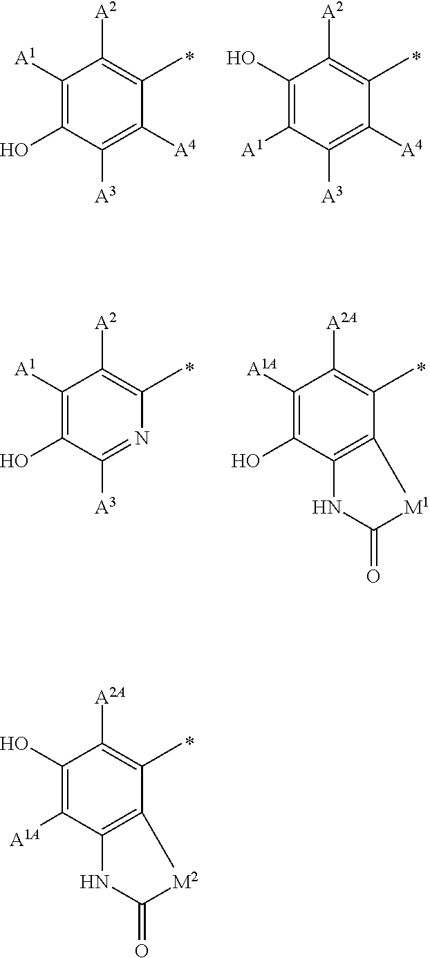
C1(O)=C([A1A])C2=C(C(C)=C1[A2A])[M2]C(=O)N2.C1([A1])=C(O)C([A3])=C([A4])C(C)=C1[A2].C1(O)=C([A1])C([A3])=C([A4])C(C)=C1[A2].C1([A1])=C(O)C([A3])=NC(C)=C1[A2].C1([A1A])=C(O)C2=C(C(C)=C1[A2A])[M1]C(=O)N2
